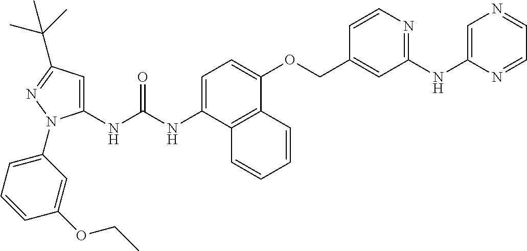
N(C(NC1=CC(C(C)(C)C)=NN1C1=CC=CC(OCC)=C1)=O)C1=CC=C(OCC2=CC(NC3=CN=CC=N3)=NC=C2)C2=C1C=CC=C2
